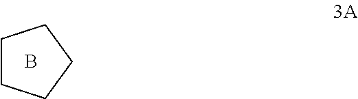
C1CCCC1.B
